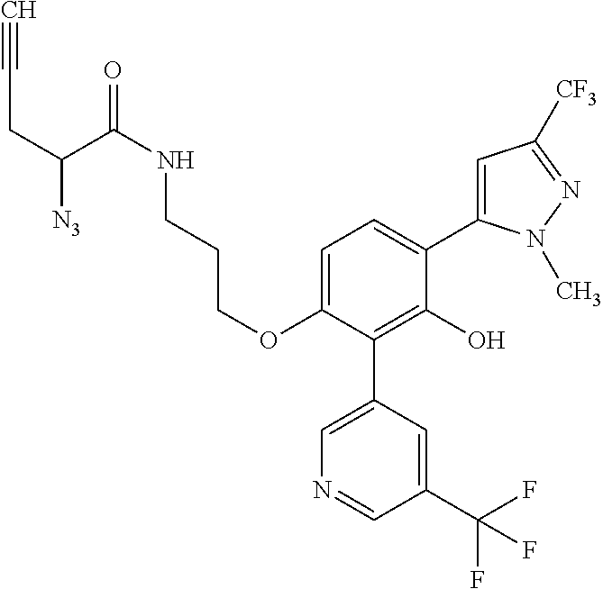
C1(OCCCNC(=O)C(CC#C)[N3])=CC=C(C2=CC([CF3])=NN2C)C(O)=C1C1=CN=CC(C(F)(F)F)=C1
